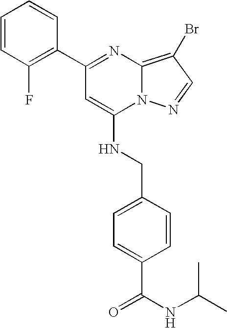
C1(C2=NC3=C(Br)C=NN3C(NCC3=CC=C(C(=O)NC(C)C)C=C3)=C2)=C(F)C=CC=C1
